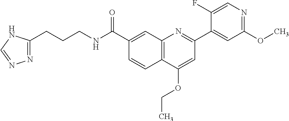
C1(C(NCCCC2=NN=CN2)=O)=CC2=C(C=C1)C(OCC)=CC(C1=CC(OC)=NC=C1F)=N2
